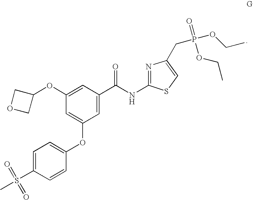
C1=C(C(NC2=NC(CP(OCC)(=O)OCC)=CS2)=O)C=C(OC2COC2)C=C1OC1=CC=C(S(C)(=O)=O)C=C1
